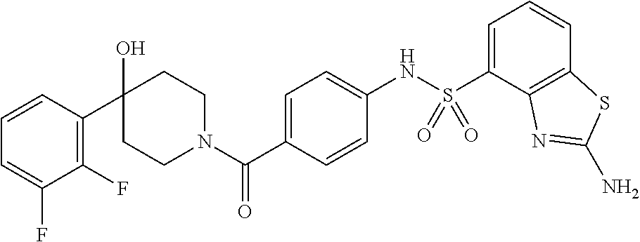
C1CN(C(C2=CC=C(NS(C3=CC=CC4=C3N=C(N)S4)(=O)=O)C=C2)=O)CCC1(O)C1=C(F)C(F)=CC=C1
